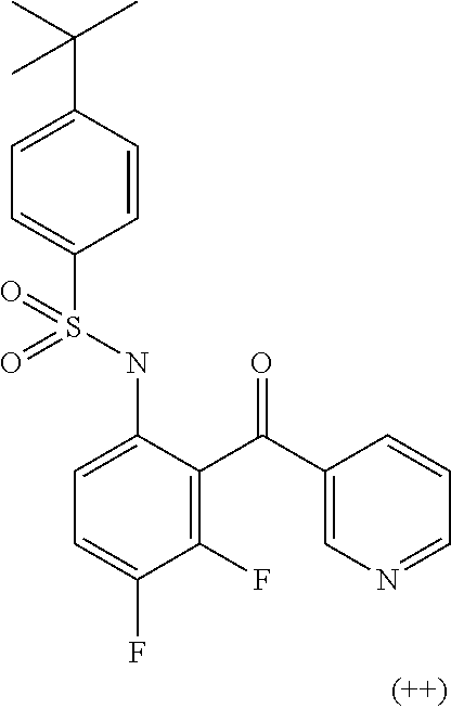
C1=C(C(C)(C)C)C=CC(S(NC2=CC=C(F)C(F)=C2C(C2=CN=CC=C2)=O)(=O)=O)=C1
